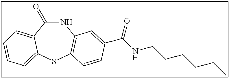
C1(=O)NC2=C(SC3=CC=CC=C13)C=CC(C(NCCCCCC)=O)=C2
